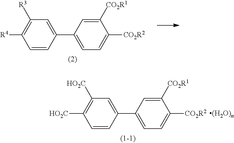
C1=C(C2=CC=C([CO2R2])C([CO2R1])=C2)C=CC([R4])=C1[R3].C1=C(C2=CC=C([CO2R2])C([CO2R1])=C2)C=CC([HO2C])=C1[HO2C]
